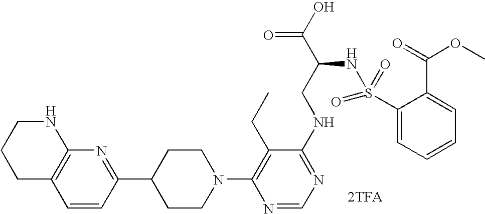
C12=C(C=CC(C3CCN(C4=C(CC)C(NCC(C(O)=O)NS(=O)(=O)C5=CC=CC=C5C(=O)OC)=NC=N4)CC3)=N1)CCCN2.[2TFA]
